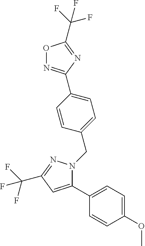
C1(OC)=CC=C(C2=CC(C(F)(F)F)=NN2CC2=CC=C(C3=NOC(C(F)(F)F)=N3)C=C2)C=C1
